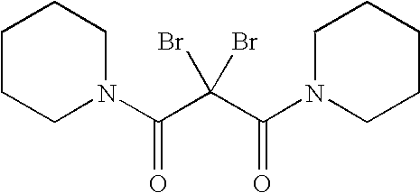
C1CCN(C(C(C(N2CCCCC2)=O)(Br)Br)=O)CC1
